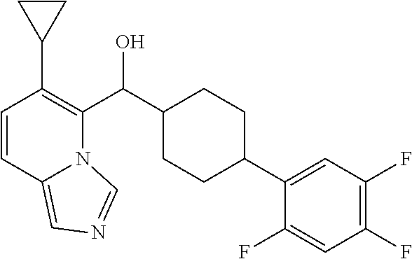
C1=CC2=CN=CN2C(C(C2CCC(C3=CC(F)=C(F)C=C3F)CC2)O)=C1C1CC1
